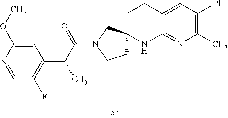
C1=NC(OC)=CC(C(C(N2CCC3(C2)CCC2=CC(Cl)=C(C)N=C2N3)=O)C)=C1F
